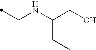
C(NC(CO)CC)C
